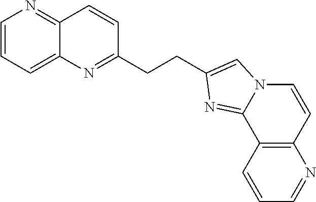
C1=CC=C2C(=N1)C=CC(CCC1=CN3C=CC4=C(C=CC=N4)C3=N1)=N2
